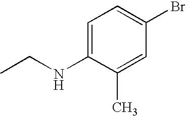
C1=C(NCC)C(C)=CC(Br)=C1
